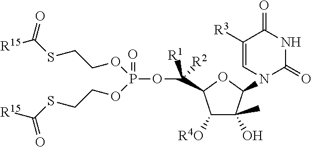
C1([R4O])C(O)(C)C(N2C(=O)NC(=O)C([R3])=C2)OC1C(OP(OCCSC([R15])=O)(=O)OCCSC([R15])=O)([R1])[R2]
